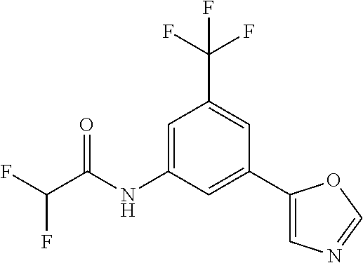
C1=C(NC(C(F)F)=O)C=C(C2=CN=CO2)C=C1C(F)(F)F
